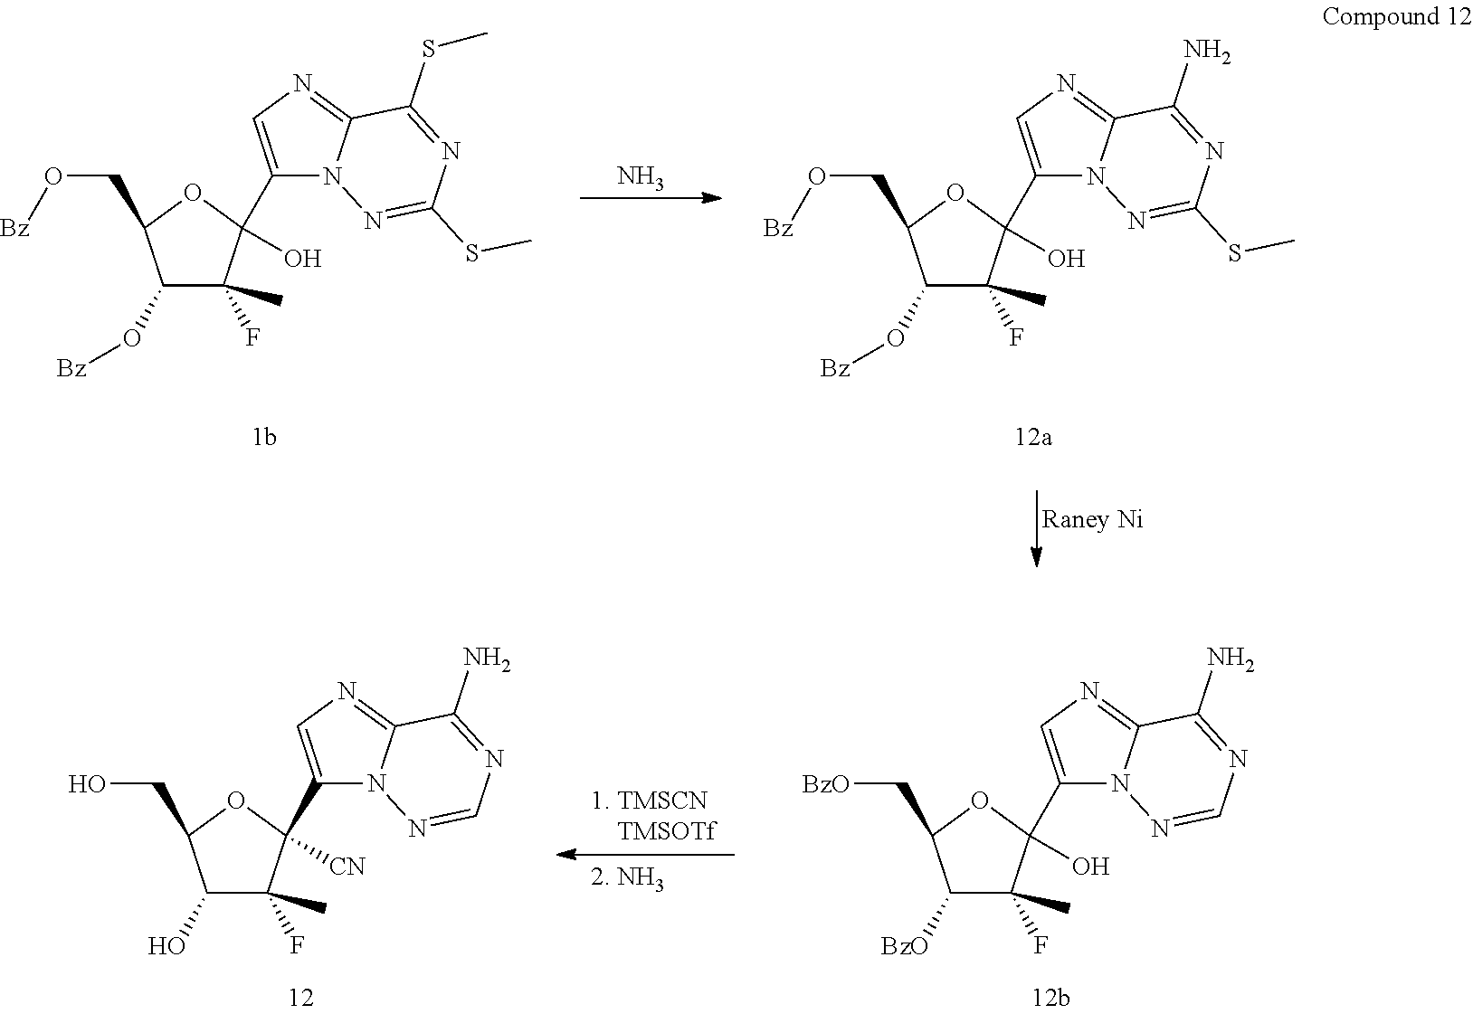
C1(C)(F)C(C2=CN=C3N2N=C(SC)N=C3SC)(O)OC(CO[Bz])C1O[Bz].[Raney Ni].C1(C)(F)C(C2=CN=C3N2N=C(SC)N=C3N)(O)OC(CO[Bz])C1O[Bz].N.C1(C)(F)C(C2=CN=C3N2N=CN=C3N)(O)OC(C[BzO])C1[BzO].C1(C)(F)C(C2=CN=C3N2N=CN=C3N)([CN])OC(CO)C1O
